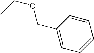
C1(COCC)=CC=CC=C1
